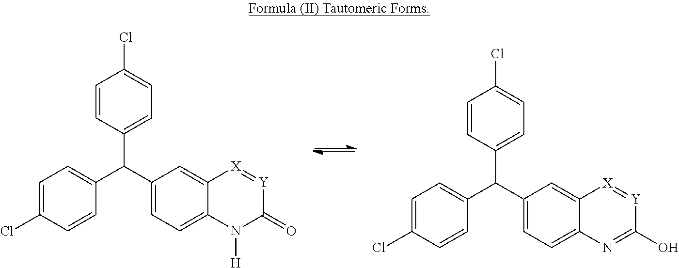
C1=CC(C(C2=CC=C3C(=C2)[X]=[Y]C(=O)N3[H])C2=CC=C(Cl)C=C2)=CC=C1Cl.C1=CC(C(C2=CC=C3C(=C2)[X]=[Y]C(O)=N3)C2=CC=C(Cl)C=C2)=CC=C1Cl
